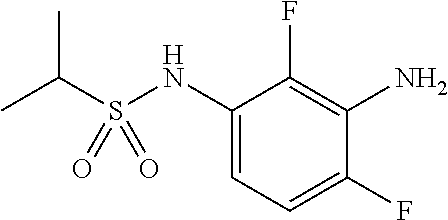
C1(NS(C(C)C)(=O)=O)=CC=C(F)C(N)=C1F
